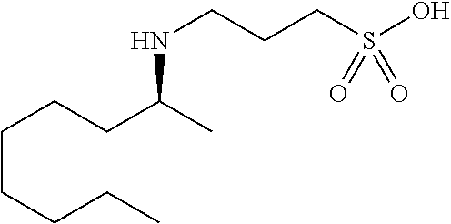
N(CCCS(O)(=O)=O)C(C)CCCCCCC
